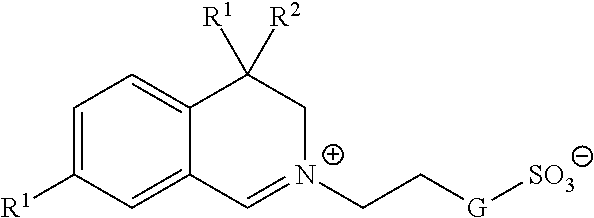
C1=C([R1])C=C2C(=C1)C([R2])([R1])C[N+](CC[G][SO3])=C2
